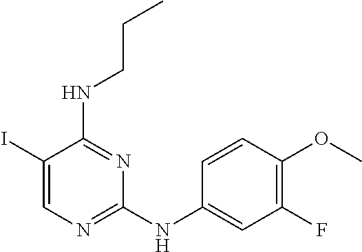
C1(I)=CN=C(NC2=CC(F)=C(OC)C=C2)N=C1NCCC
